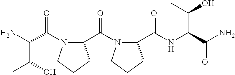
C(C(=O)N1C(C(=O)N2C(C(NC(C(N)=O)C(C)O)=O)CCC2)CCC1)(N)C(O)C
